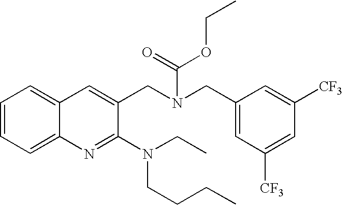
C1=CC=C2C(=C1)C=C(CN(CC1=CC([CF3])=CC([CF3])=C1)C(=O)OCC)C(N(CC)CCCC)=N2
